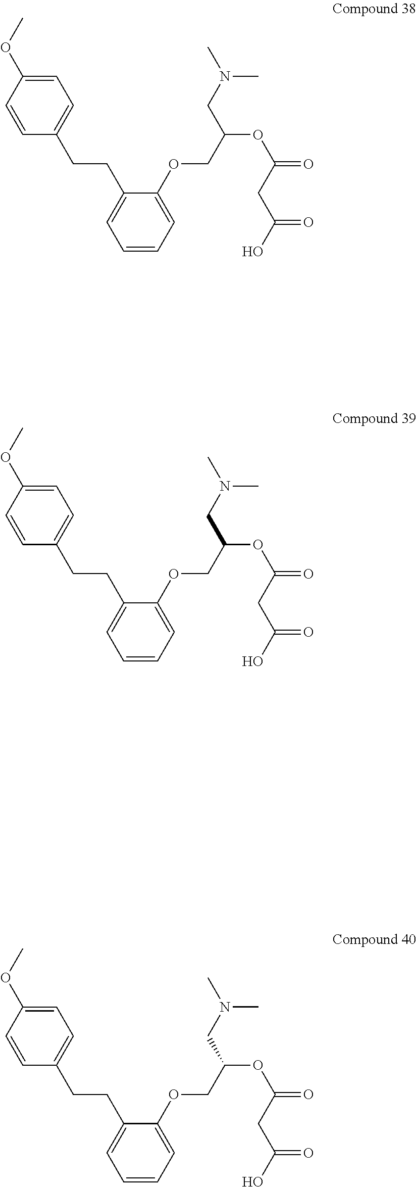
C1=CC(OC)=CC=C1CCC1=CC=CC=C1OCC(OC(=O)CC(O)=O)CN(C)C.C1=CC(OC)=CC=C1CCC1=CC=CC=C1OCC(OC(=O)CC(O)=O)CN(C)C.C1=CC(OC)=CC=C1CCC1=CC=CC=C1OCC(OC(=O)CC(O)=O)CN(C)C
